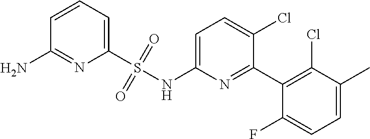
C1=C(NS(C2=CC=CC(N)=N2)(=O)=O)N=C(C2=C(Cl)C(C)=CC=C2F)C(Cl)=C1
